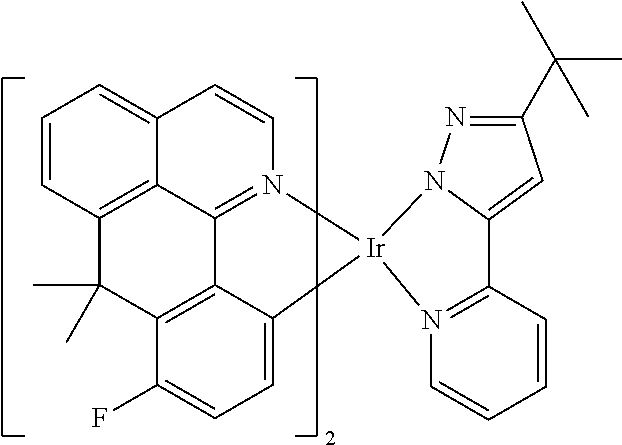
C12=C3C=CC=C1C=CN1=C2C2=C(C(F)=CC=C2[Ir]12N1N=C(C(C)(C)C)C=C1C1=N2C=CC=C1)C3(C)C
